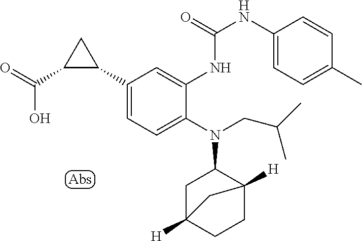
C1(C2CC2C(=O)O)=CC=C(N(C2CC3([H])CCC2([H])C3)CC(C)C)C(NC(=O)NC2=CC=C(C)C=C2)=C1
